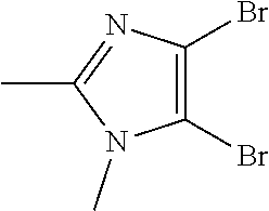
BrC1=C(Br)N(C)C(C)=N1
